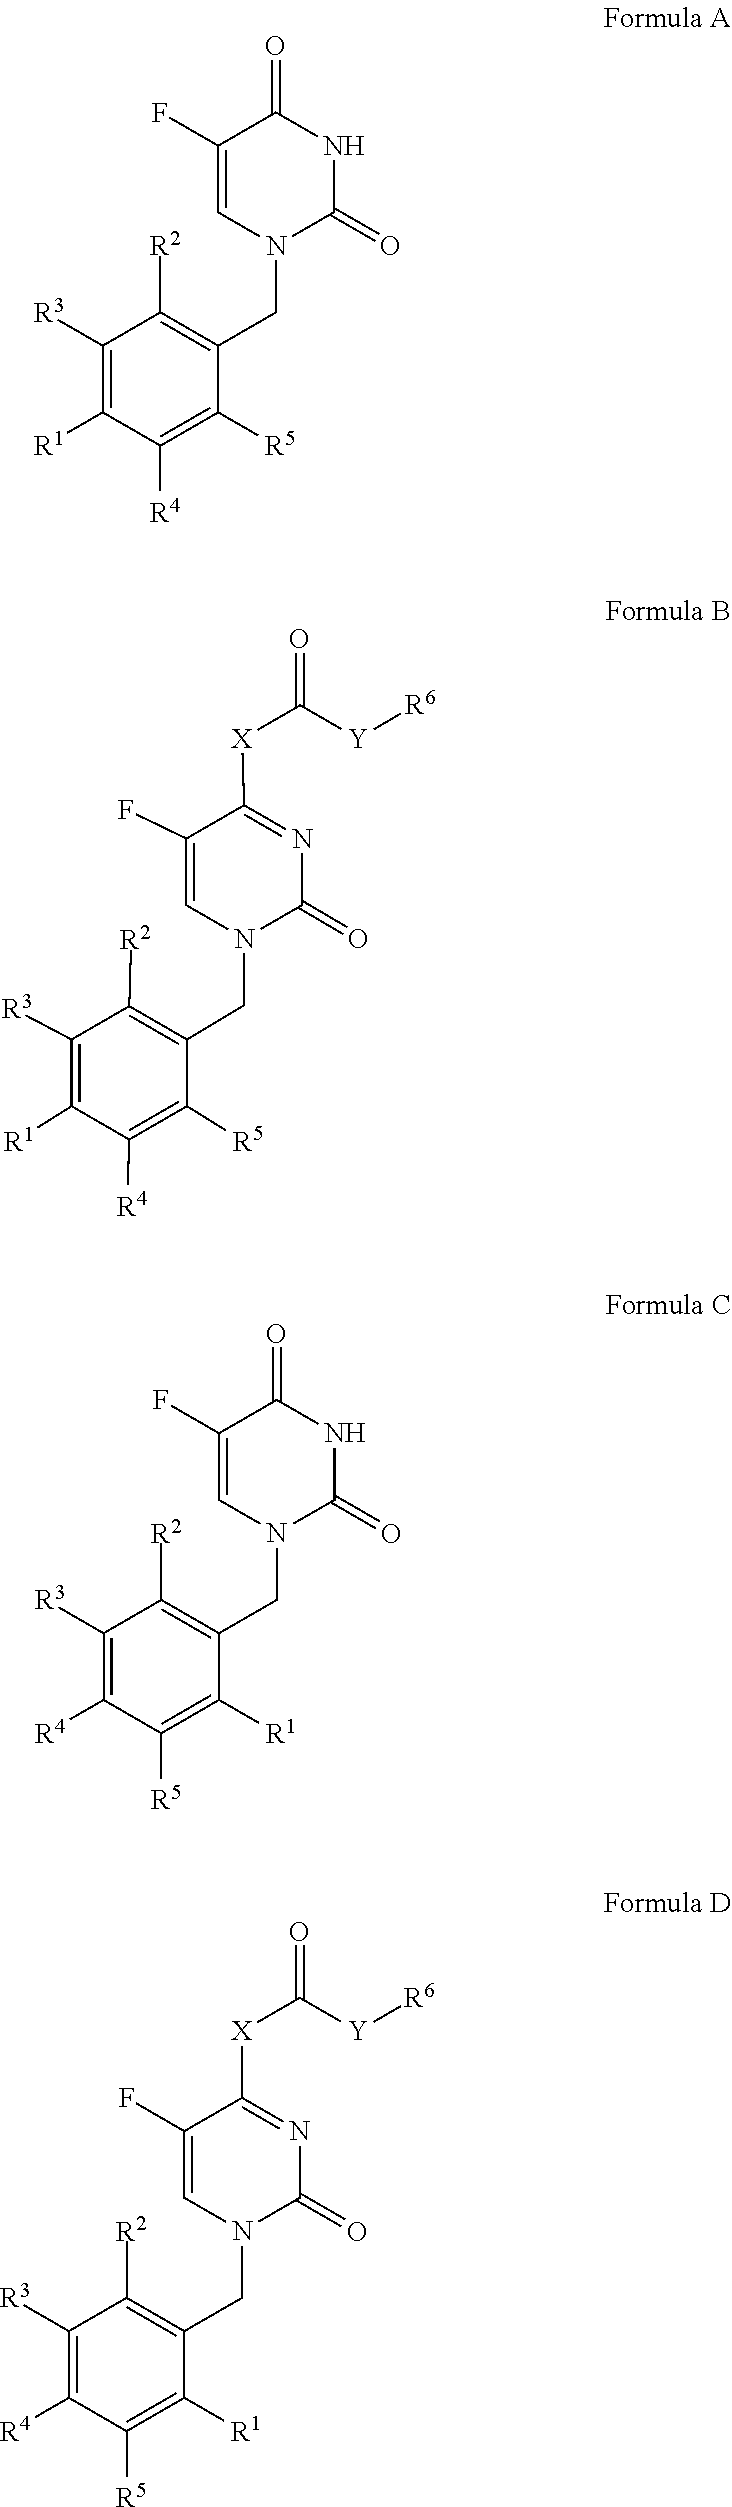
C1([R1])=C([R3])C([R2])=C(CN2C(=O)NC(=O)C(F)=C2)C([R5])=C1[R4].C1([R3])=C([R1])C([R4])=C([R5])C(CN2C(=O)N=C([X]C([Y][R6])=O)C(F)=C2)=C1[R2].C1([R4])=C([R3])C([R2])=C(CN2C(=O)NC(=O)C(F)=C2)C([R1])=C1[R5].[R5]C1=C([R1])C(CN2C(=O)N=C([X]C([Y][R6])=O)C(F)=C2)=C([R2])C([R3])=C1[R4]
